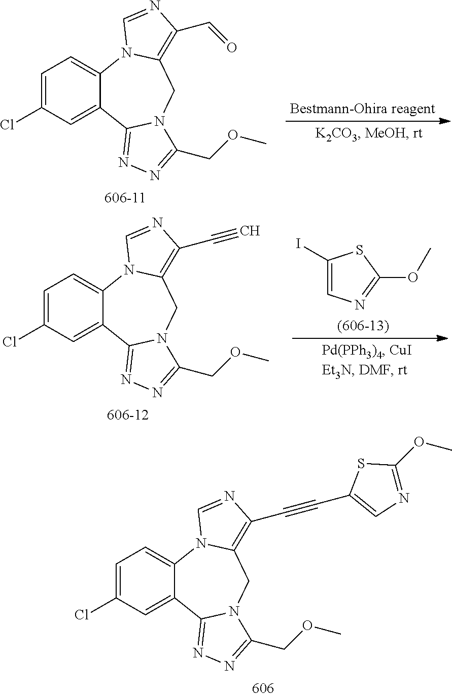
C1=C(Cl)C=C2C(=C1)N1C(=C(C#CC3=CN=C(OC)S3)N=C1)CN1C2=NN=C1COC.C1=C(Cl)C=C2C(=C1)N1C(=C(C=O)N=C1)CN1C2=NN=C1COC.C1=C(Cl)C=C2C(=C1)N1C(=C(C#C)N=C1)CN1C2=NN=C1COC.C1(I)=CN=C(OC)S1
